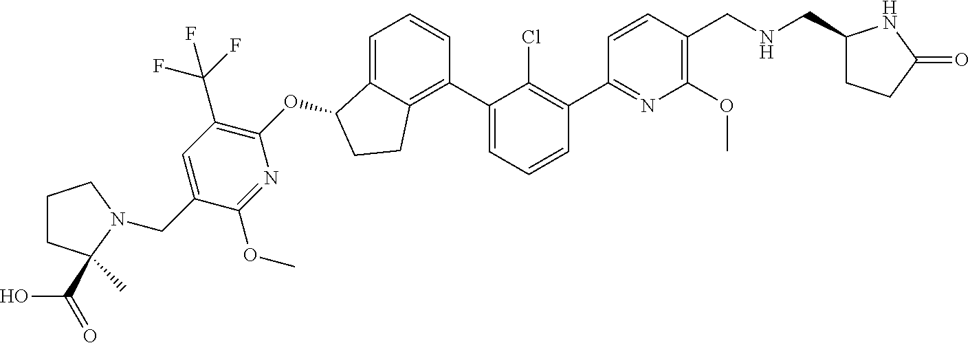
O(C1C2=CC=CC(C3=CC=CC(C4=NC(OC)=C(CNCC5CCC(=O)N5)C=C4)=C3Cl)=C2CC1)C1=C(C(F)(F)F)C=C(CN2C(C)(C(=O)O)CCC2)C(OC)=N1
